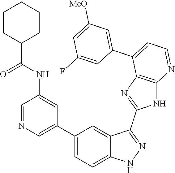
C1=NC=C(C2=CC=C3C(=C2)C(C2=NC4=C(N2)N=CC=C4C2=CC([MeO])=CC(F)=C2)=NN3)C=C1NC(=O)C1CCCCC1
